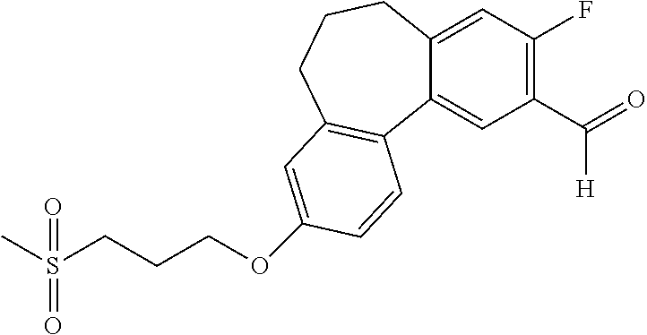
C12=CC(F)=C(C(=O)[H])C=C1C1=C(CCC2)C=C(OCCCS(C)(=O)=O)C=C1
